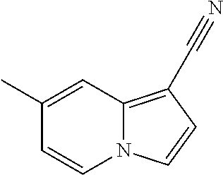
N12C(=C(C#N)C=C1)C=C(C)C=C2
